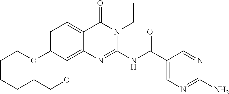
C1=C2C(=C3C(=C1)C(=O)N(CC)C(NC(C1=CN=C(N)N=C1)=O)=N3)OCCCCCCO2
